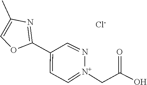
C1(C2=CC=[N+](CC(=O)O)N=C2)=NC(C)=CO1.[Cl-]
